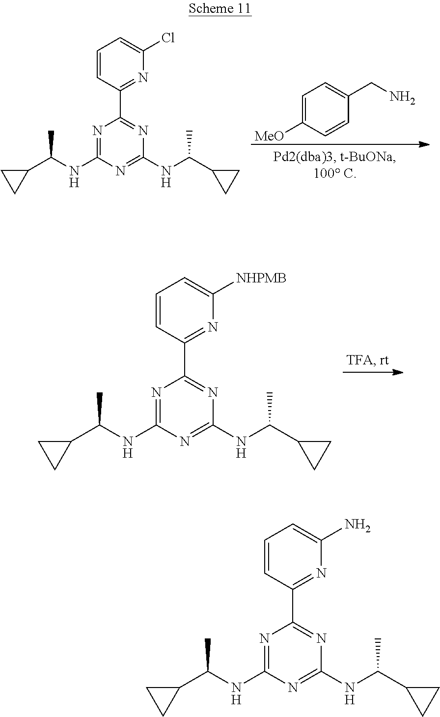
C1=C([MeO])C=CC(CN)=C1.N1=C(NC(C2CC2)C)N=C(NC(C)C2CC2)N=C1C1=NC(Cl)=CC=C1.N1=C(NC(C2CC2)C)N=C(NC(C)C2CC2)N=C1C1=NC([NHPMB])=CC=C1.N1=C(NC(C2CC2)C)N=C(NC(C)C2CC2)N=C1C1=NC(N)=CC=C1
